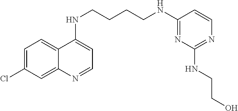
C1=C(Cl)C=C2C(=C1)C(NCCCCNC1=NC(NCCO)=NC=C1)=CC=N2
